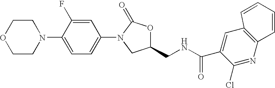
O1CCN(C2=CC=C(N3CC(CNC(C4=CC5=C(N=C4Cl)C=CC=C5)=O)OC3=O)C=C2F)CC1
